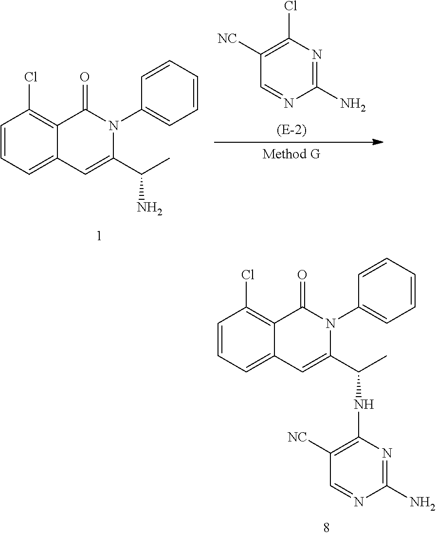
C1=CC=C2C(=C1Cl)C(=O)N(C1=CC=CC=C1)C(C(C)NC1=C([NC])C=NC(N)=N1)=C2.C1=CC=C2C(=C1Cl)C(=O)N(C1=CC=CC=C1)C(C(C)N)=C2.N1=C(N)N=CC([NC])=C1Cl
